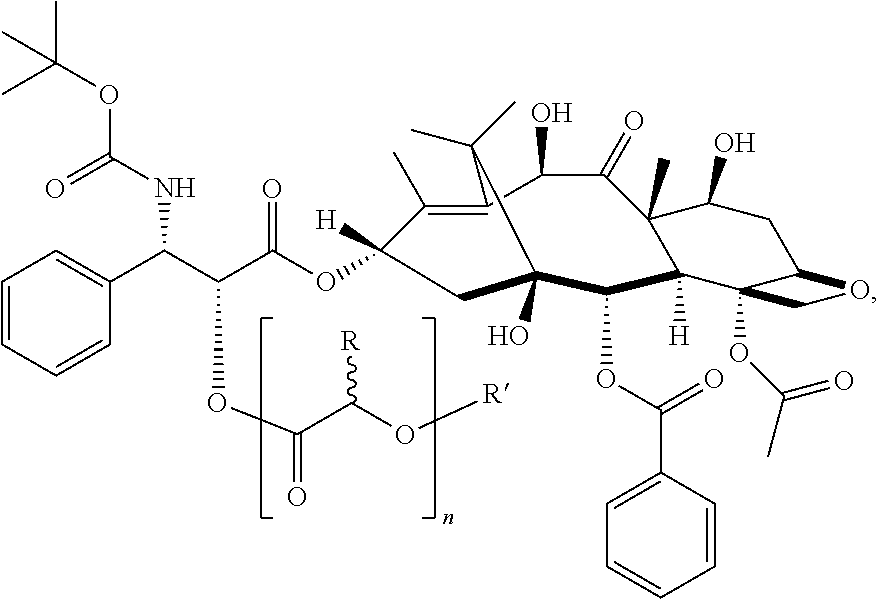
[R]OC(C(OC(C(C1=CC=CC=C1)NC(=O)OC(C)(C)C)C(=O)OC1([H])C(C)=C2C(O)C(=O)C3(C)C(O)CC4C(OC(C)=O)(C3([H])C(OC(=O)C3=CC=CC=C3)C(O)(C1)C2(C)C)CO4)=O)[R]
